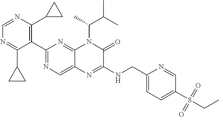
C1(C2=NC=C3C(=N2)N(C(C)C(C)C)C(=O)C(NCC2=CC=C(S(=O)(=O)CC)C=N2)=N3)=C(C2CC2)N=CN=C1C1CC1
